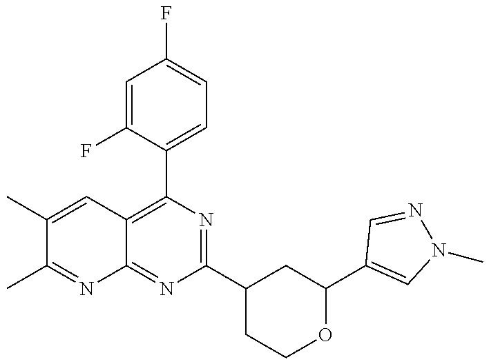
C1(C2=C3C(=NC(C4CCOC(C5=CN(C)N=C5)C4)=N2)N=C(C)C(C)=C3)=CC=C(F)C=C1F
